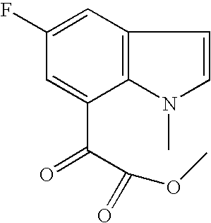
C1(F)=CC2=C(C(C(C(=O)OC)=O)=C1)N(C)C=C2
